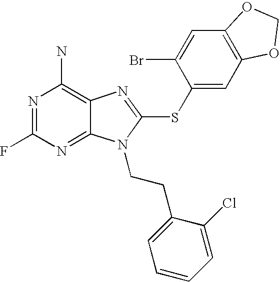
N1=C(F)N=C2C(=C1N)N=C(SC1=CC3=C(C=C1Br)OCO3)N2CCC1=CC=CC=C1Cl
